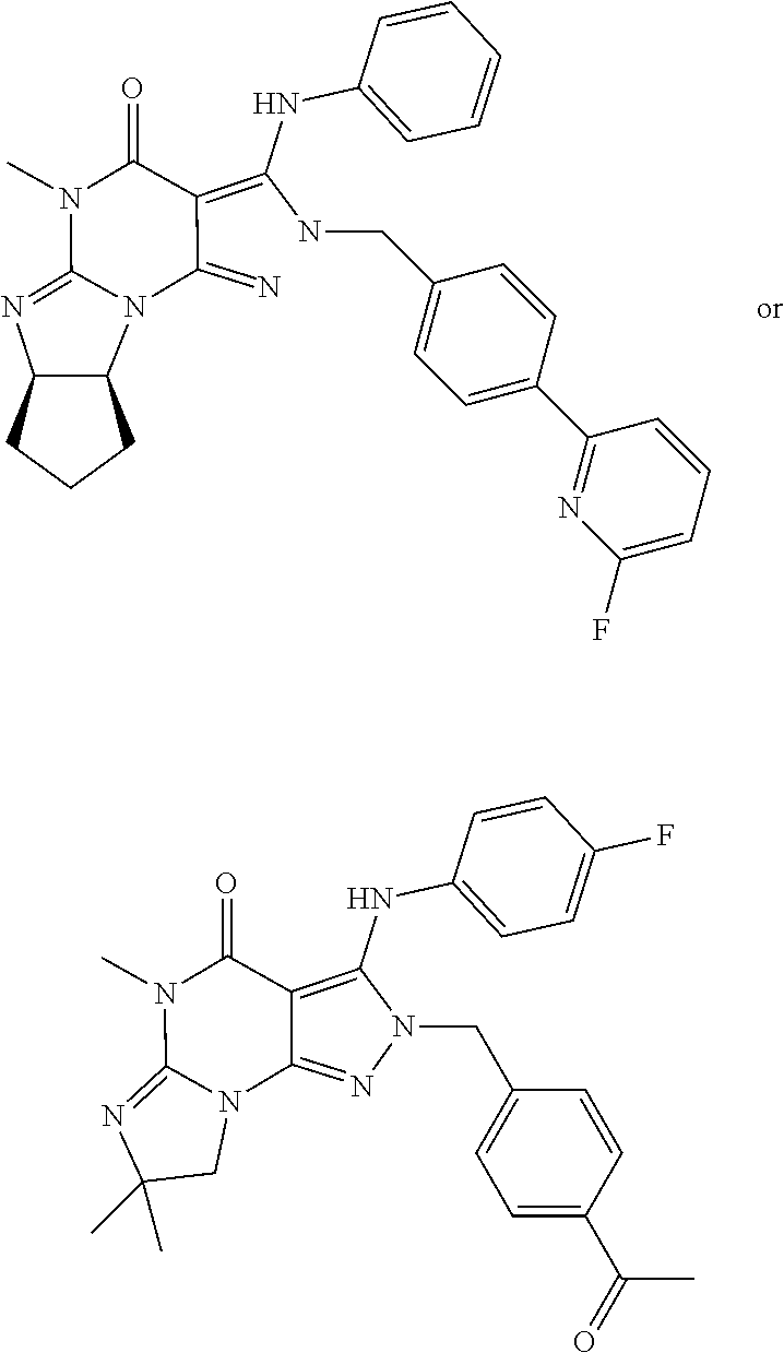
C12C(CCC1)N=C1N2C(=N)C(=C(NCC2=CC=C(C3=NC(F)=CC=C3)C=C2)NC2=CC=CC=C2)C(=O)N1C.N12C(=NC(C)(C)C1)N(C)C(=O)C1=C(NC3=CC=C(F)C=C3)N(CC3=CC=C(C(C)=O)C=C3)N=C21
